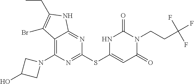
C1(N2CC(O)C2)=C2C(=NC(SC3=CC(=O)N(CCC(F)(F)F)C(=O)N3)=N1)NC(CC)=C2Br
